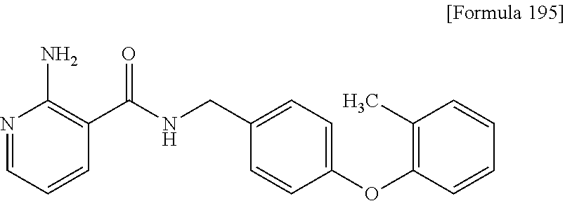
N1=CC=CC(C(NCC2=CC=C(OC3=C(C)C=CC=C3)C=C2)=O)=C1N
